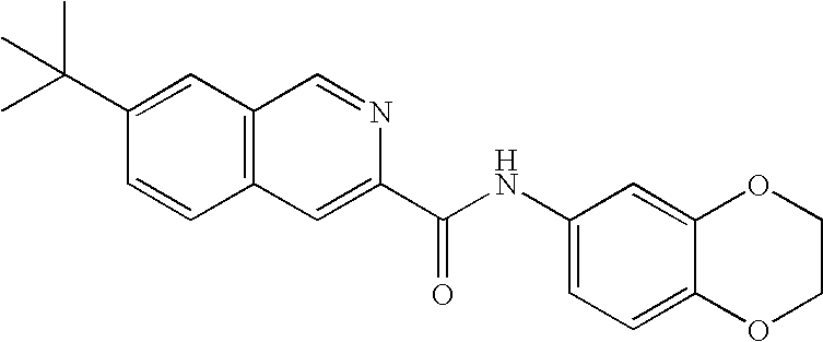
C1=C(C(C)(C)C)C=CC2=C1C=NC(C(NC1=CC=C3C(=C1)OCCO3)=O)=C2
